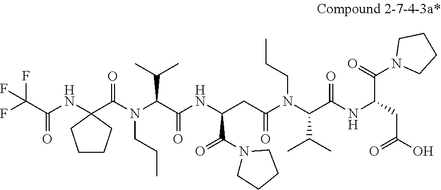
N(CCC)(C(C(=O)NC(C(N1CCCC1)=O)CC(N(C(C(NC(CC(=O)O)C(=O)N1CCCC1)=O)C(C)C)CCC)=O)C(C)C)C(C1(NC(C(F)(F)F)=O)CCCC1)=O
